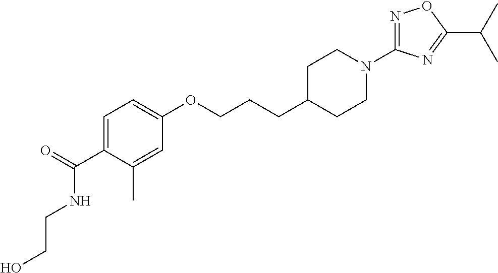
C1=C(C(=O)NCCO)C(C)=CC(OCCCC2CCN(C3=NOC(C(C)C)=N3)CC2)=C1
